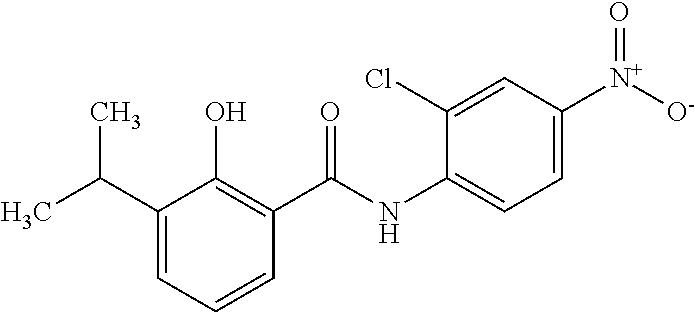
C1(C(C)C)=CC=CC(C(NC2=CC=C([N+]([O-])=O)C=C2Cl)=O)=C1O
